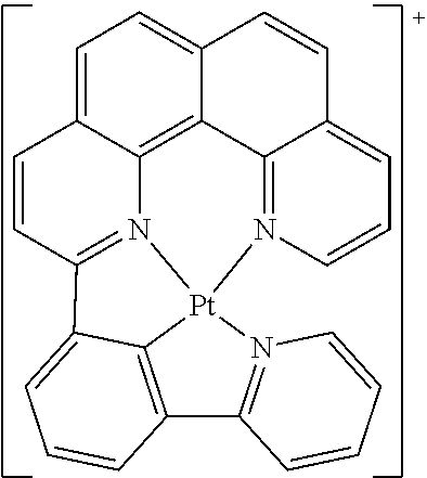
C1=C2C3=C4C(=C1)C=CC1=CC=CN(=C41)[Pt]14N3=C(C=C2)C2=CC=CC(=C12)C1=N4C=CC=C1
